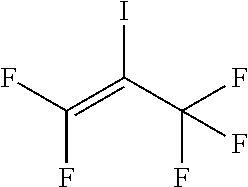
FC(=C(C(F)(F)F)I)F
